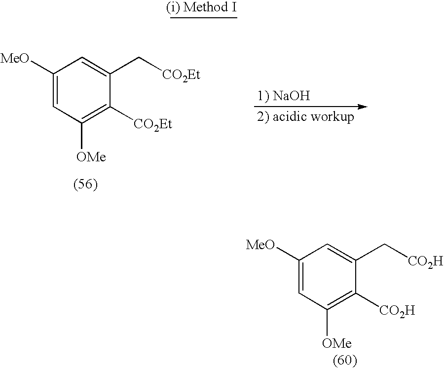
C1([MeO])=CC([OMe])=C([CO2H])C(C[CO2H])=C1.C1([MeO])=CC([OMe])=C([CO2Et])C(C[CO2Et])=C1
